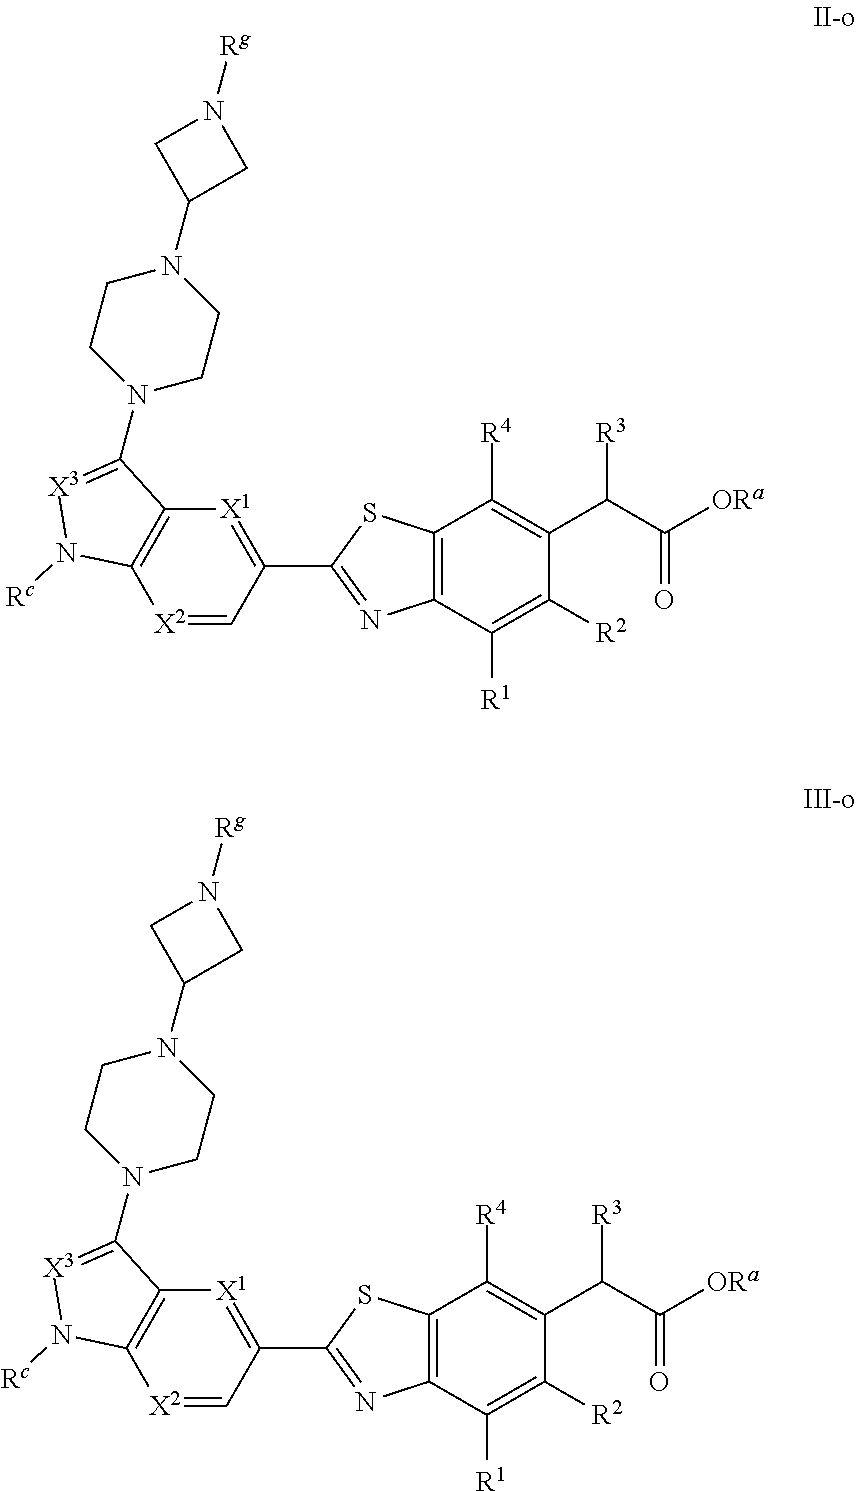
C12=C(C([R1])=C([R2])C(C(C(=O)[ORa])[R3])=C1[R4])N=C(C1=[X1]C3=C([X2]=C1)N([Rc])[X3]=C3N1CCN(C3CN([Rg])C3)CC1)S2.C12=C(C([R1])=C([R2])C(C(C(=O)[ORa])[R3])=C1[R4])N=C(C1=[X1]C3=C([X2]=C1)N([Rc])[X3]=C3N1CCN(C3CN([Rg])C3)CC1)S2
